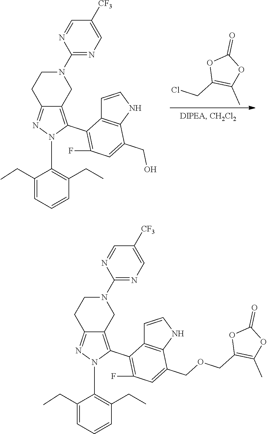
C1(CC)=CC=CC(CC)=C1N1N=C2C(=C1C1=C(F)C=C(CO)C3=C1C=CN3)CN(C1=NC=C([CF3])C=N1)CC2.C1(CCl)=C(C)OC(=O)O1.C1(CC)=CC=CC(CC)=C1N1N=C2C(=C1C1=C(F)C=C(COCC3=C(C)OC(=O)O3)C3=C1C=CN3)CN(C1=NC=C([CF3])C=N1)CC2
